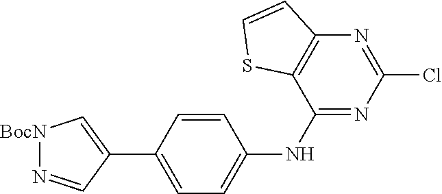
C1(C2=C[BocN]N=C2)=CC=C(NC2=NC(Cl)=NC3=C2SC=C3)C=C1
